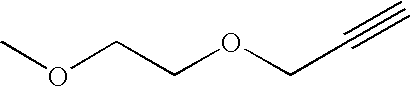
COCCOCC#C
